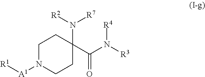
C1N([A1][R1])CCC(C(N([R3])[R4])=O)(N([R7])[R2])C1
